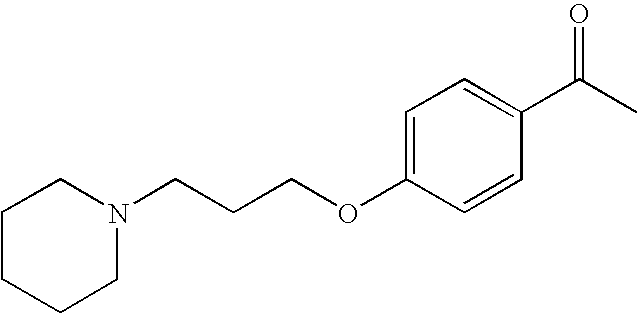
C1CCCN(CCCOC2=CC=C(C(C)=O)C=C2)C1
